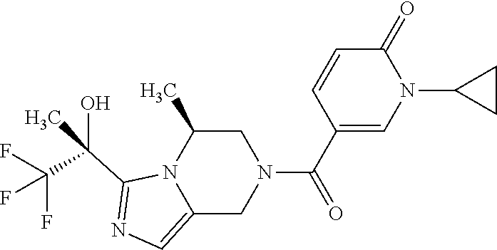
C1C(C)N2C(=CN=C2C(C(F)(F)F)(O)C)CN1C(C1=CN(C2CC2)C(=O)C=C1)=O
